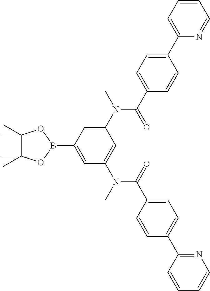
C1(N(C)C(C2=CC=C(C3=CC=CC=N3)C=C2)=O)=CC(B2OC(C)(C)C(C)(C)O2)=CC(N(C)C(=O)C2=CC=C(C3=NC=CC=C3)C=C2)=C1
